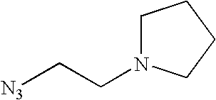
C1N(CC[N3])CCC1
